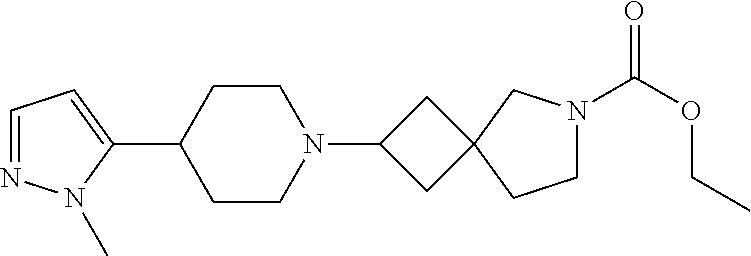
C1=NN(C)C(C2CCN(C3CC4(C3)CCN(C(OCC)=O)C4)CC2)=C1
